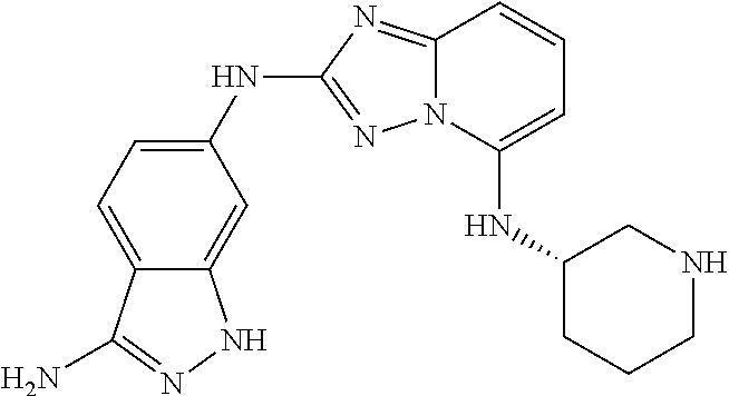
N12C(=NC(NC3=CC=C4C(=C3)NN=C4N)=N1)C=CC=C2NC1CCCNC1
